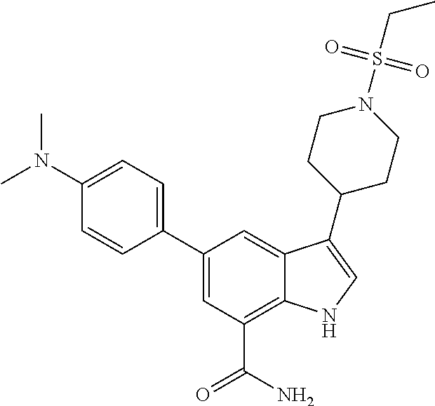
C1(C2=CC=C(N(C)C)C=C2)=CC(C(N)=O)=C2C(=C1)C(C1CCN(S(CC)(=O)=O)CC1)=CN2
